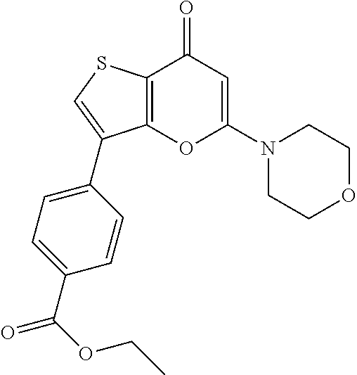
C12=C(SC=C1C1=CC=C(C(OCC)=O)C=C1)C(=O)C=C(N1CCOCC1)O2
